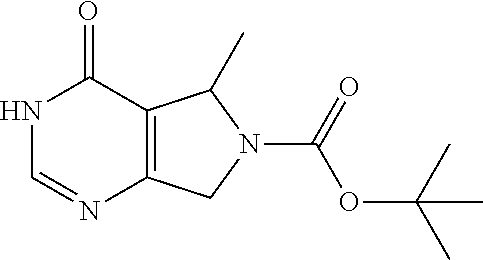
C12=C(C(=O)NC=N1)C(C)N(C(OC(C)(C)C)=O)C2
